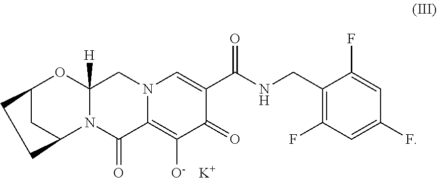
C12([H])N(C(=O)C3=C([O-     K+])C(=O)C(C(NCC4=C(F)C=C(F)C=C4F)=O)=CN3C1)C1CC(O2)CC1
